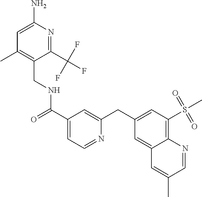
C1(N)=CC(C)=C(CNC(C2=CC=NC(CC3=CC(S(C)(=O)=O)=C4C(=C3)C=C(C)C=N4)=C2)=O)C(C(F)(F)F)=N1
